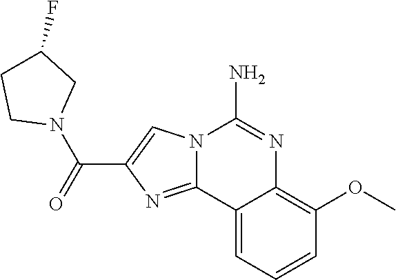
N12C(=NC(C(=O)N3CC(F)CC3)=C1)C1=CC=CC(OC)=C1N=C2N
